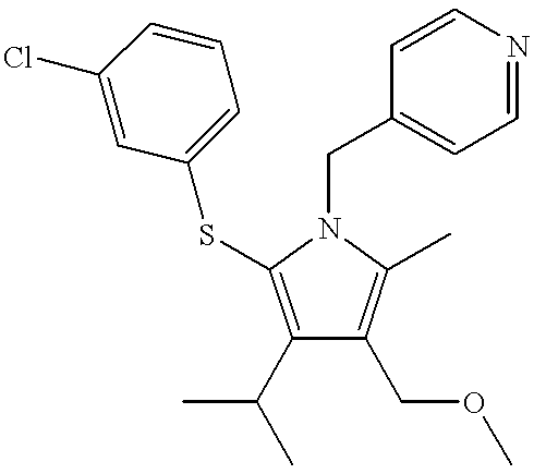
C1(C(C)C)=C(SC2=CC=CC(Cl)=C2)N(CC2=CC=NC=C2)C(C)=C1COC
